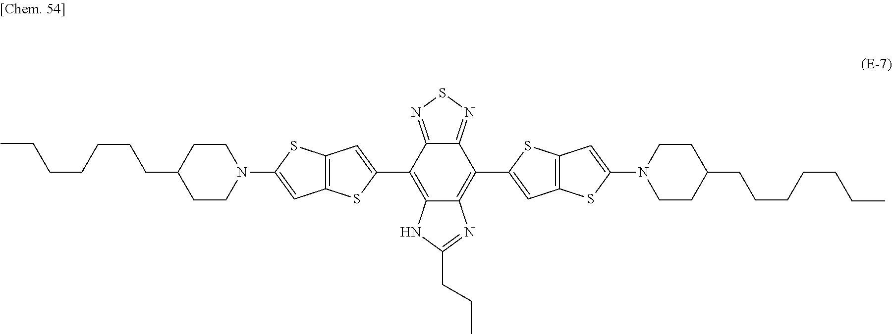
C(CCCCC1CCN(C2=CC3=C(C=C(C4=C5C(=C(C6=CC7=C(S6)C=C(N6CCC(CCCCCCC)CC6)S7)C6=NSN=C46)N=C(CCC)N5)S3)S2)CC1)CC
